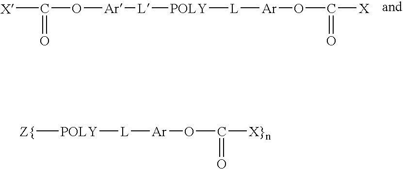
[X]C(O[Ar][L][POLY][L][Ar]OC([X])=O)=O.[POLY]([L][Ar]OC([X}n])=O)[Z{]
